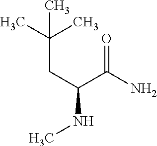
CC(C)(CC(NC)C(N)=O)C
